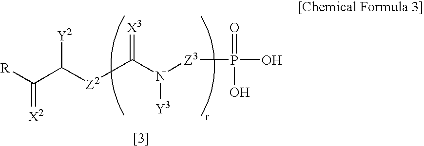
[Y2]C([Z2]C(N([Y3])[Z3]P(O)(O)=O)=[X3])C([R])=[X2]
